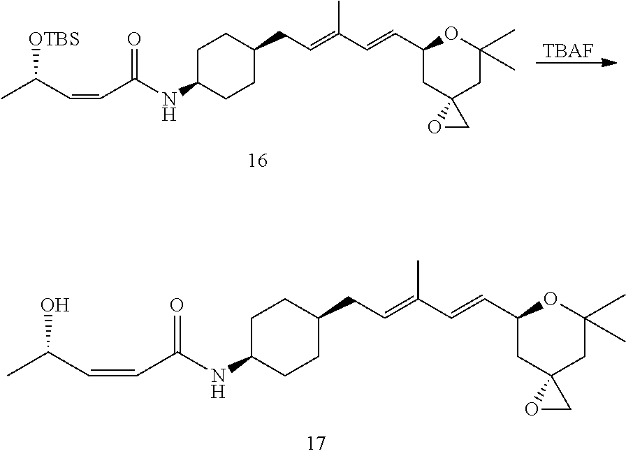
C1C(NC(C=CC(C)O)=O)CCC(CC=C(C=CC2CC3(CC(C)(C)O2)OC3)C)C1.[TBAF].C1C(NC(C=CC(C)[OTBS])=O)CCC(CC=C(C=CC2CC3(CC(C)(C)O2)OC3)C)C1
